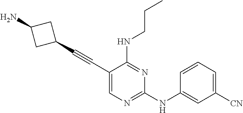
C1(C#CC2=CN=C(NC3=CC([CN])=CC=C3)N=C2NCCC)CC(N)C1
